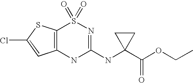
C12=C(SC(Cl)=C1)S(=O)(=O)N=C(NC1(C(OCC)=O)CC1)N2
